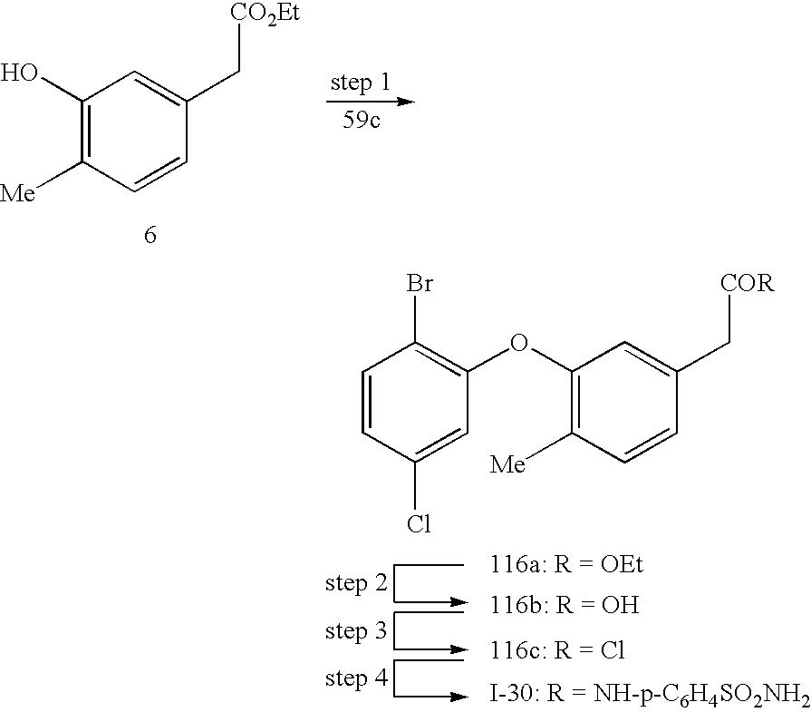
C1(O)=C([Me])C=CC(C[CO2Et])=C1.C1(OC2=C(Br)C=CC(Cl)=C2)=C([Me])C=CC(C[COR])=C1
